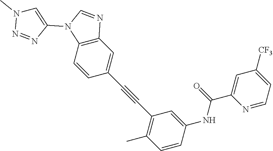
C1=CC2=C(C=C1C#CC1=C(C)C=CC(NC(C3=CC([CF3])=CC=N3)=O)=C1)N=CN2C1=CN(C)N=N1
